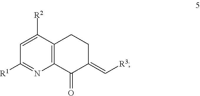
C12=C(C([R2])=CC([R1])=N1)CCC(=C[R3])C2=O
